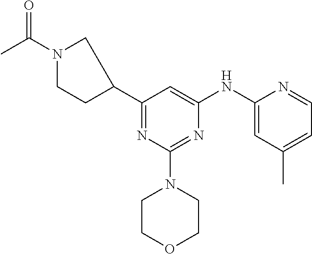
C1(C2CN(C(C)=O)CC2)=NC(N2CCOCC2)=NC(NC2=CC(C)=CC=N2)=C1
